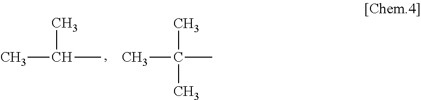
C(C)(C)C.CC(C)(C)C
